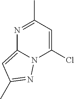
N1=C(C)C=C(Cl)N2C1=CC(C)=N2
